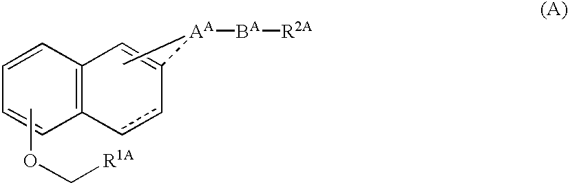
COC[R1A].C12=C(C=CC=C1)C=C([AA](C)[BA][R2A])cc2
